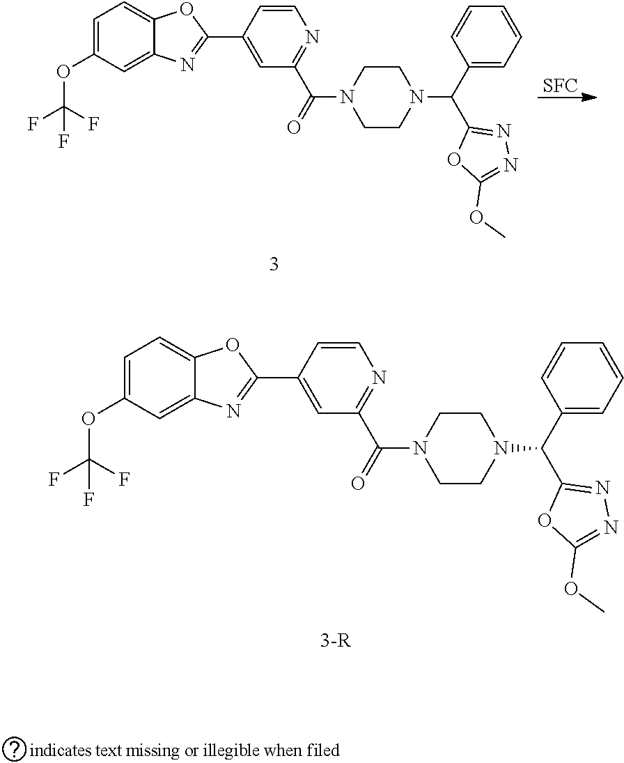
C1CN(C(=O)C2=NC=CC(C3=NC4=CC(OC(F)(F)F)=CC=C4O3)=C2)CCN1C(C1=NN=C(OC)O1)C1=CC=CC=C1.C1CN(C(=O)C2=NC=CC(C3=NC4=CC(OC(F)(F)F)=CC=C4O3)=C2)CCN1C(C1=NN=C(OC)O1)C1=CC=CC=C1.[SFC]
